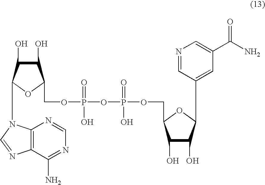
C1(O)C(O)C(N2C3=C(N=C2)C(N)=NC=N3)OC1COP(OP(OCC1C(O)C(O)C(C2=CC(C(N)=O)=CN=C2)O1)(=O)O)(O)=O
